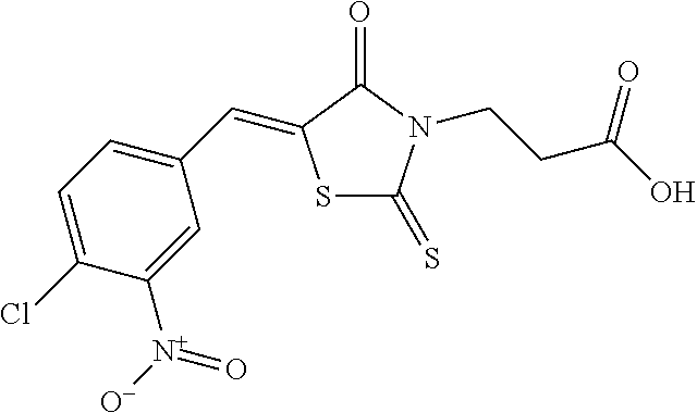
S1C(=S)N(CCC(O)=O)C(=O)C1=CC1=CC=C(Cl)C([N+](=O)[O-])=C1
